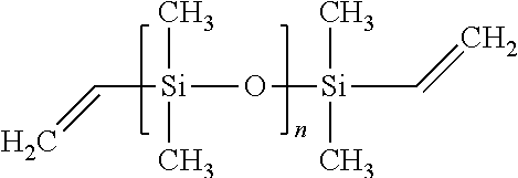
C=C[Si](C)(C)O[Si](C)(C)C=C
